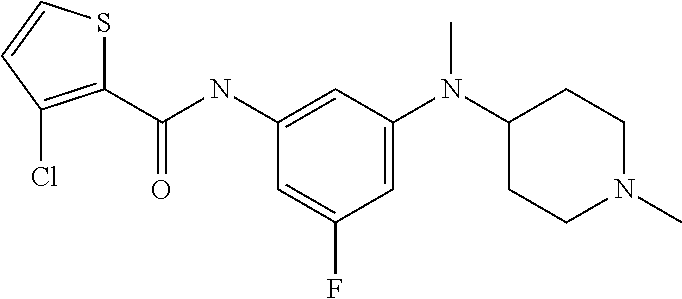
C(NC1=CC(N(C2CCN(C)CC2)C)=CC(F)=C1)(=O)C1=C(Cl)C=CS1
